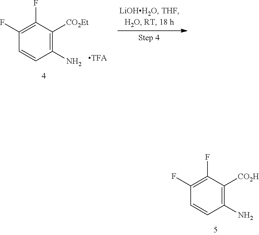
C1(F)=C(F)C([CO2H])=C(N)C=C1.C1(F)=C(F)C([CO2Et])=C(N)C=C1
